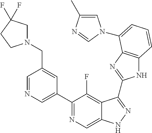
C1=NC=C(C2=NC=C3C(=C2F)C(C2=NC4=C(N2)C=CC=C4N2C=C(C)N=C2)=NN3)C=C1CN1CC(F)(F)CC1
